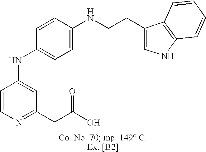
C1=CN=C(CC(O)=O)C=C1NC1=CC=C(NCCC2=CNC3=C2C=CC=C3)C=C1
